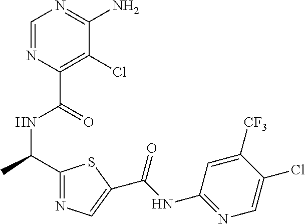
C1=NC(C(NC(C2=NC=C(C(NC3=NC=C(Cl)C([CF3])=C3)=O)S2)C)=O)=C(Cl)C(N)=N1
